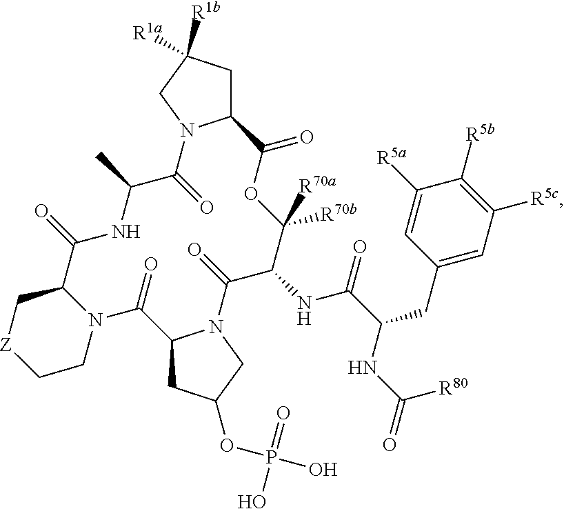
C12CC([R1a])([R1b])CN1C(=O)C(C)NC(=O)C1N(CC[Z]C1)C(=O)C1CC(OP(O)(=O)O)CN1C(=O)C(NC(C(NC(=O)[R80])CC1=CC([R5c])=C([R5b])C([R5a])=C1)=O)C([R70b])([R70a])OC2=O
